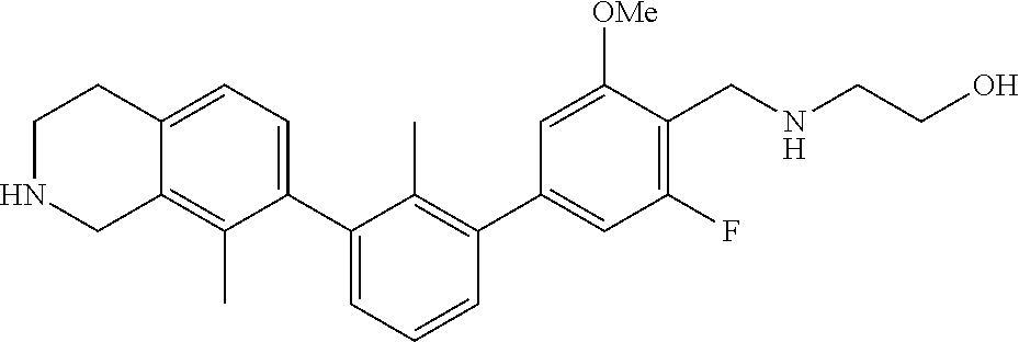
C12=C(C)C(C3=CC=CC(C4=CC(F)=C(CNCCO)C([OMe])=C4)=C3C)=CC=C1CCNC2
